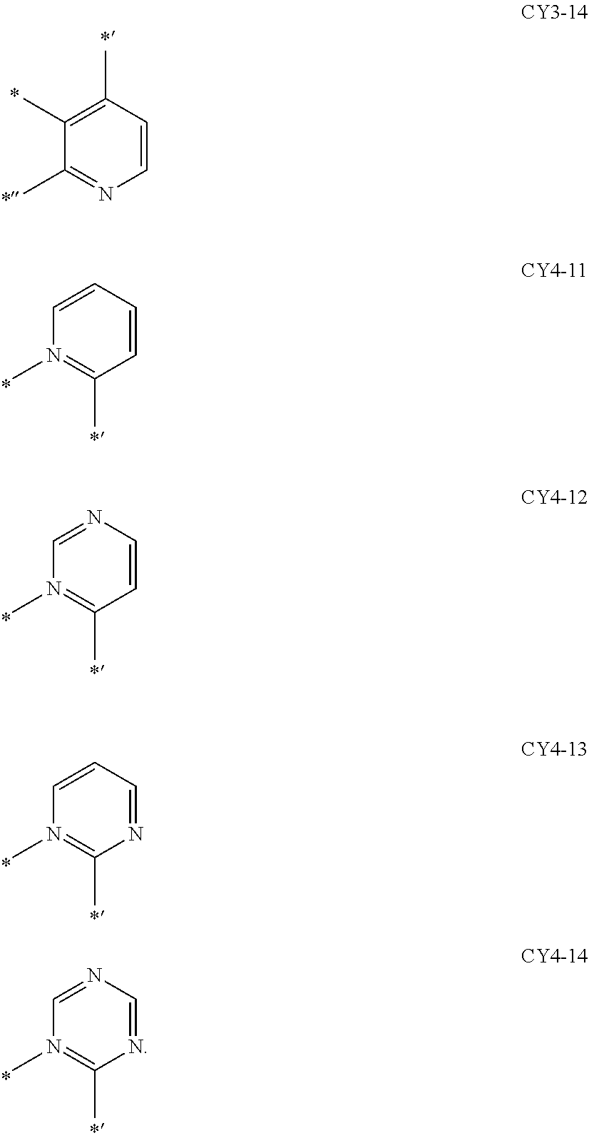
C1(C)=C(C)C=CN=C1C.C1=CC=CC(C)=N1C.C1=NC=CC(C)=N1C.C1=CC=NC(C)=N1C.C1=NC=NC(C)=N1C
